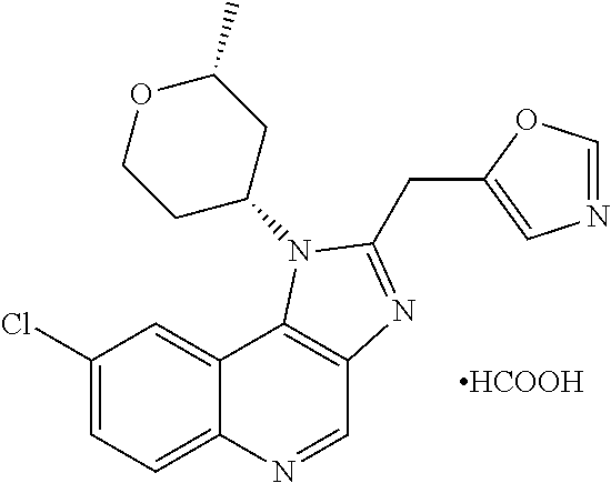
C1(Cl)=CC=C2C(=C1)C1=C(C=N2)N=C(CC2=CN=CO2)N1C1CC(C)OCC1.[HCOOH]
